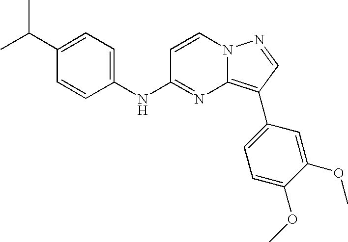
CC(C)C1=CC=C(NC2=NC3=C(C4=CC=C(OC)C(OC)=C4)C=NN3C=C2)C=C1
